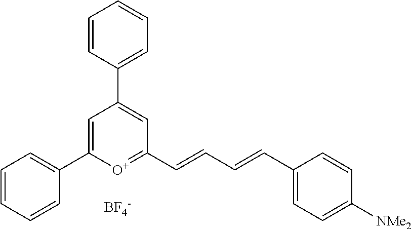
[BF4-].C1=C(C2=CC=CC=C2)[O+]=C(C=CC=CC2=CC=C([NMe2])C=C2)C=C1C1=CC=CC=C1
